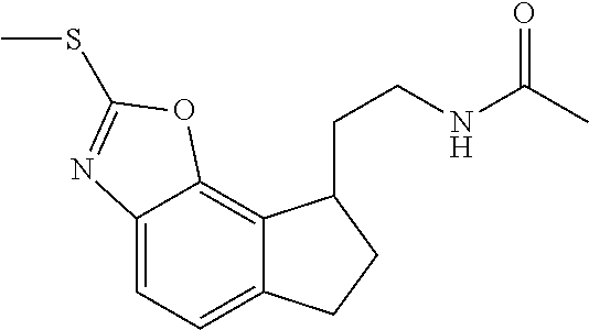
C12=CC=C3C(=C1OC(SC)=N2)C(CCNC(C)=O)CC3
